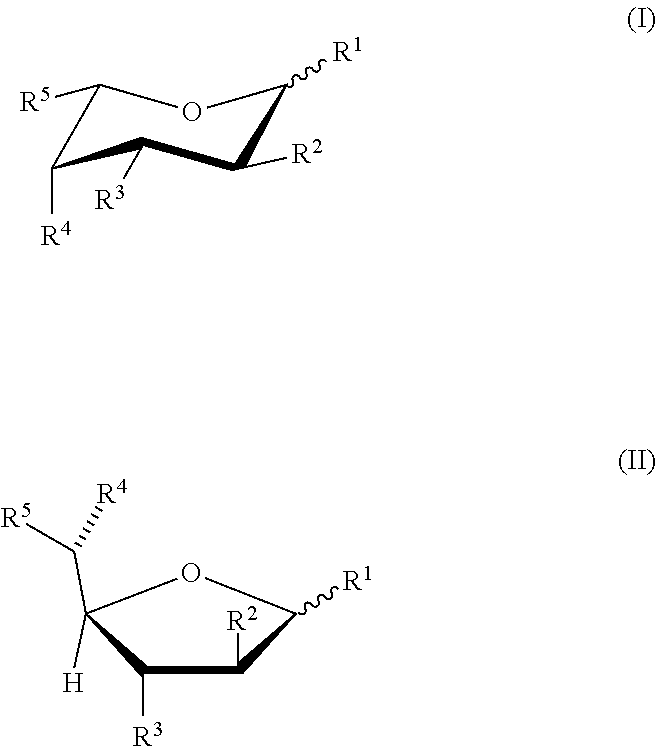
C1([R5])C([R4])C([R3])C([R2])C([R1])O1.C1([R3])C([H])(C([R4])[R5])OC([R1])C1[R2]
